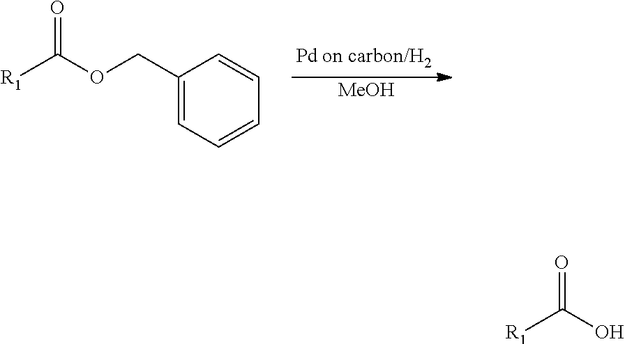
[R1]C(=O)O.[MeOH].O(CC1=CC=CC=C1)C([R1])=O
